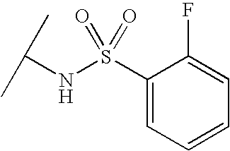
C(NS(=O)(=O)C1=CC=CC=C1F)(C)C
